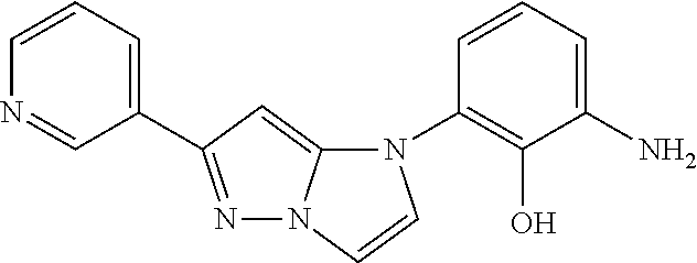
C1=CC=C(N)C(O)=C1N1C2=CC(C3=CC=CN=C3)=NN2C=C1
